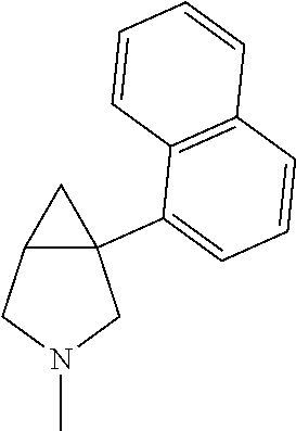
C12C(C3=CC=CC4=C3C=CC=C4)(CN(C)C1)C2
